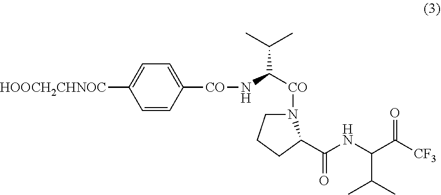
C1=CC([CO]NC([CO]N2C(C(NC(C([CF3])=O)C(C)C)=O)CCC2)C(C)C)=CC=C1[HOOCH2CHNOC]
